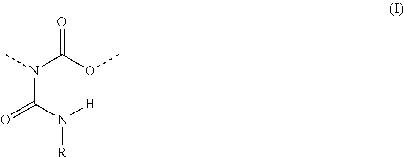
N(C(N([H])[R])=O)(C(OC)=O)C
